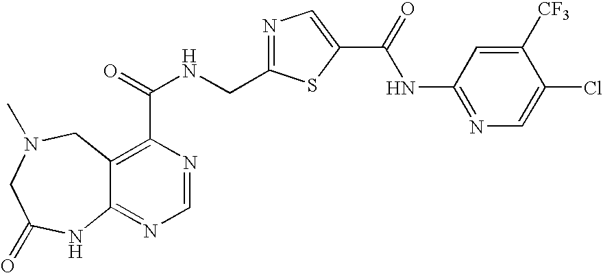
C12=NC=NC(C(=O)NCC3=NC=C(C(=O)NC4=NC=C(Cl)C([CF3])=C4)S3)=C1CN(C)CC(=O)N2
